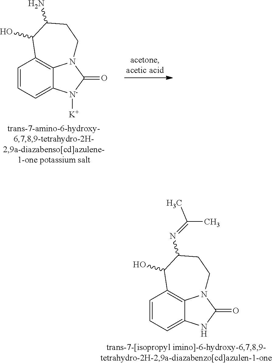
C1=CC=C2C3=C1C(O)C(N=C(C)C)CCN3C(=O)N2.C1=CC=C2C3=C1C(O)C(N)CCN3C(=O)[N-]2[K]
